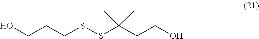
OCCCSSC(CCO)(C)C
